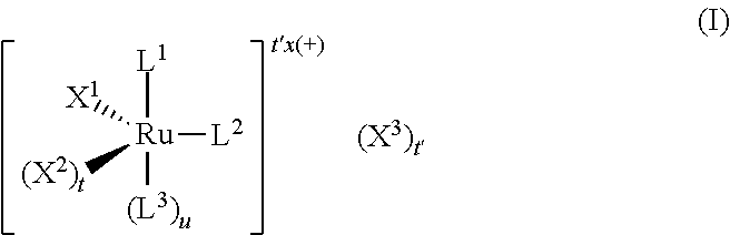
[L1][Ru]([X1])([(X2)t])([(L3)u])[L2]
